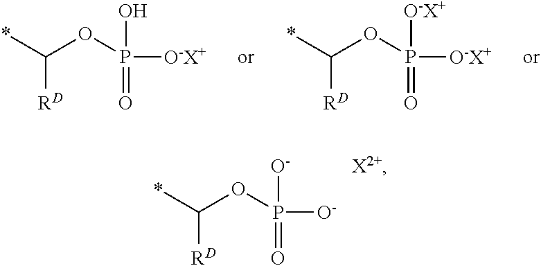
*C(OP([O-X+])(O)=O)[RD].*C(OP([O-X+])([O-X+])=O)[RD].*C(OP([O-])([O-])=O)[RD]
